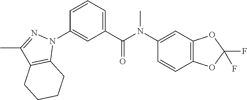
C1(N(C(C2=CC=CC(N3C4=C(C(C)=N3)CCCC4)=C2)=O)C)=CC2=C(C=C1)OC(F)(F)O2
